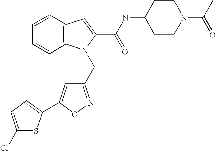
C1CN(C(C)=O)CCC1NC(C1=CC2=C(N1CC1=NOC(C3=CC=C(Cl)S3)=C1)C=CC=C2)=O
